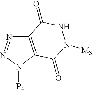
C12=C(N([P4])N=N1)C(=O)N([M3])NC2=O
